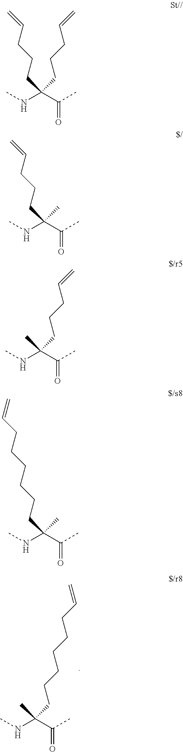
N(C)C(C(C)=O)(CCCCCCC=C)C.N(C)C(C(C)=O)(CCCC=C)CCCC=C.N(C)C(C(C)=O)(C)CCCC=C.N(C)C(C(C)=O)(CCCC=C)C.N(C)C(C(C)=O)(C)CCCCCCC=C
